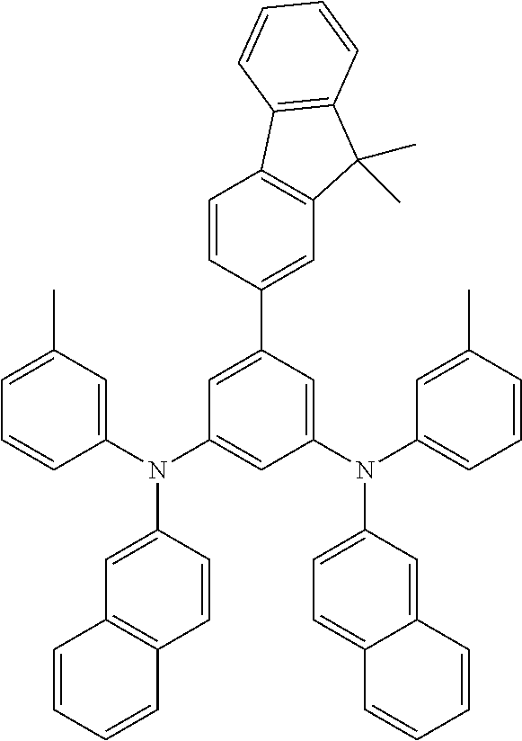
C1=C(C)C=C(N(C2=CC(N(C3=CC=CC(C)=C3)C3=CC=C4C(=C3)C=CC=C4)=CC(C3=CC4=C(C=C3)C3=C(C4(C)C)C=CC=C3)=C2)C2=CC3=C(C=C2)C=CC=C3)C=C1
